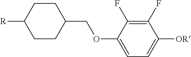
C1(F)=C(F)C(OCC2CCC([R])CC2)=CC=C1[OR]
